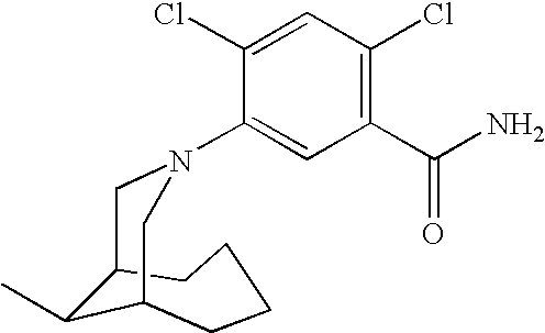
ClC1=CC(Cl)=C(C(N)=O)C=C1N1CC2C(C)C(CCCC2)C1
